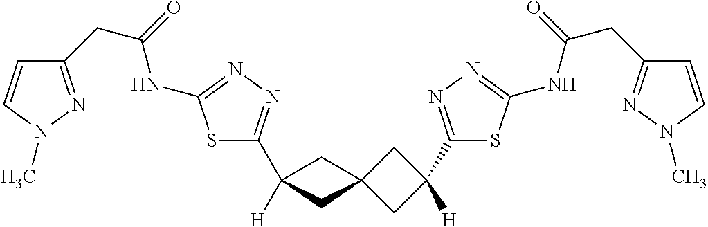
S1C(C2([H])CC3(CC(C4=NN=C(NC(CC5=NN(C)C=C5)=O)S4)([H])C3)C2)=NN=C1NC(CC1=NN(C)C=C1)=O
